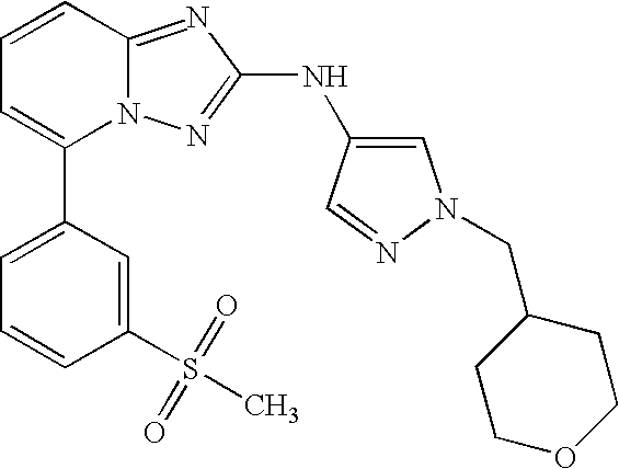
C1=CC2=NC(NC3=CN(CC4CCOCC4)N=C3)=NN2C(C2=CC=CC(S(C)(=O)=O)=C2)=C1
